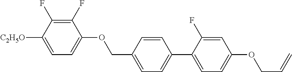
C1(F)=C(F)C([C2H5O])=CC=C1OCC1=CC=C(C2=CC=C(OCC=C)C=C2F)C=C1
